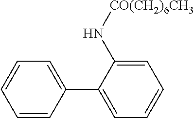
C1=CC(C2=CC=CC=C2N[CO(CH2)6CH3])=CC=C1
